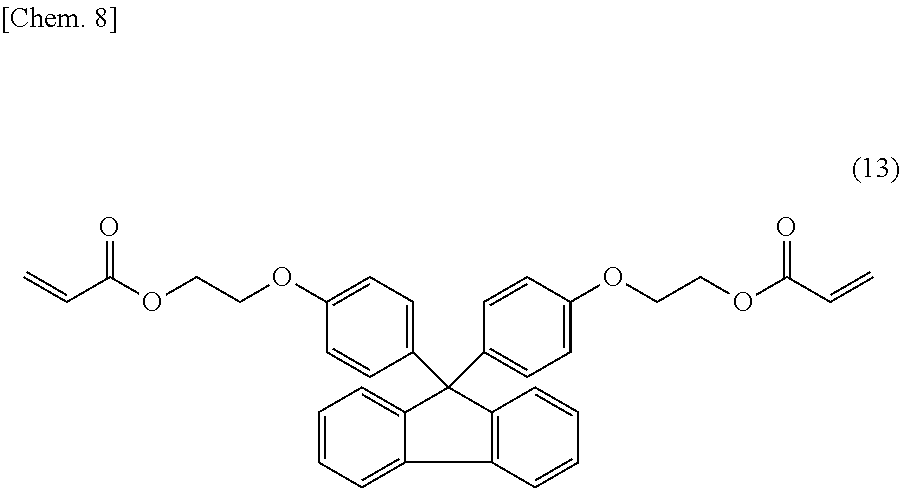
C=CC(=O)OCCOC1=CC=C(C2(C3=CC=C(OCCOC(=O)C=C)C=C3)C3=C(C4=CC=CC=C24)C=CC=C3)C=C1
